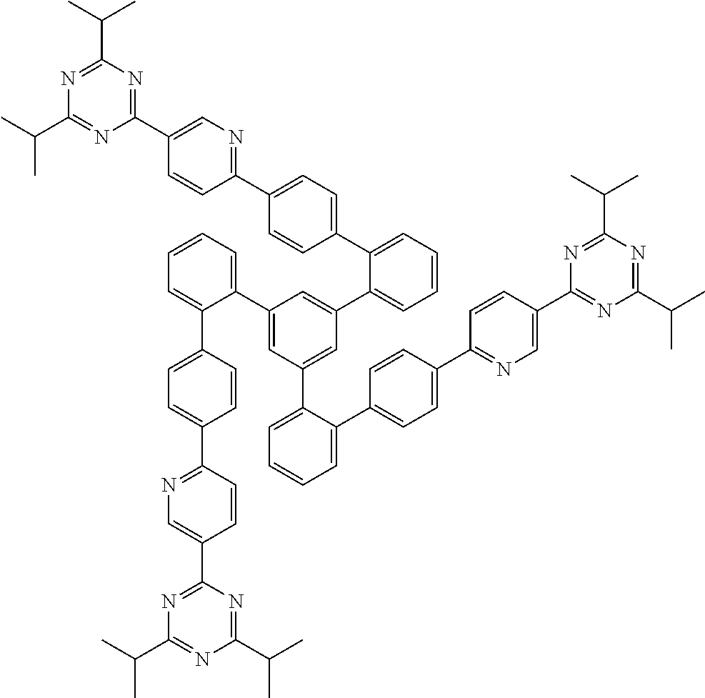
C1(C2=CC(C3=CC=CC=C3C3=CC=C(C4=NC=C(C5=NC(C(C)C)=NC(C(C)C)=N5)C=C4)C=C3)=CC(C3=CC=CC=C3C3=CC=C(C4=NC=C(C5=NC(C(C)C)=NC(C(C)C)=N5)C=C4)C=C3)=C2)=CC=CC=C1C1=CC=C(C2=NC=C(C3=NC(C(C)C)=NC(C(C)C)=N3)C=C2)C=C1
